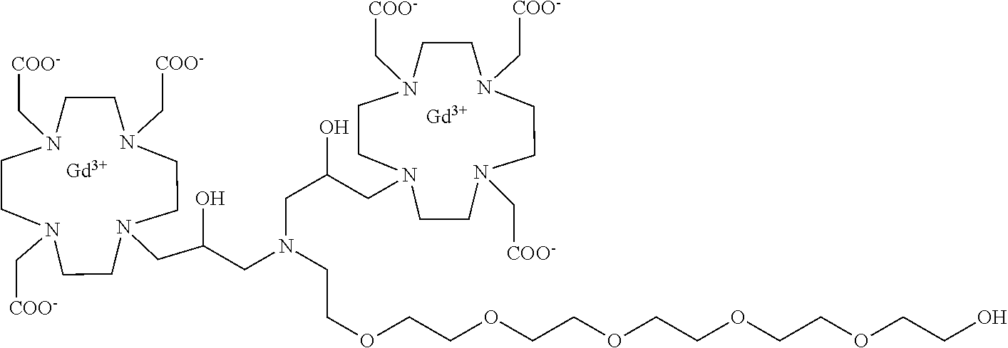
N1(C[COO-])CCN(C[COO-])CCN(C[COO-])CCN(CC(O)CN(CCOCCOCCOCCOCCOCCO)CC(O)CN2CCN(C[COO-])CCN(C[COO-])CCN(C[COO-])CC2)CC1.[Gd].[Gd]
